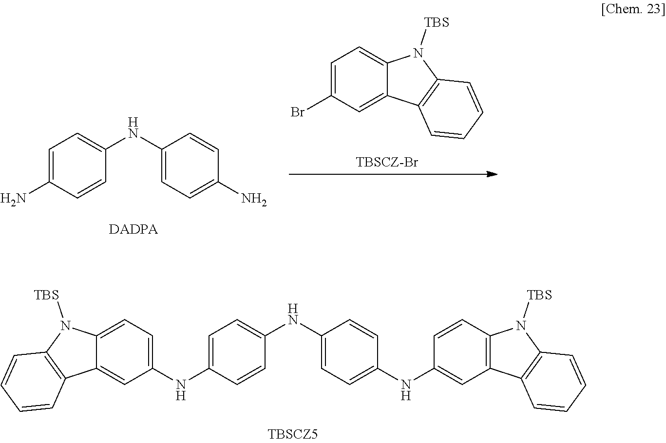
C12=CC=C(NC3=CC=C(NC4=CC=C(NC5=CC6=C(C=C5)N([TBS])C5=C6C=CC=C5)C=C4)C=C3)C=C1C1=C(N2[TBS])C=CC=C1.C1=C(N)C=CC(NC2=CC=C(N)C=C2)=C1.C12=CC=C(Br)C=C1C1=C(N2[TBS])C=CC=C1
